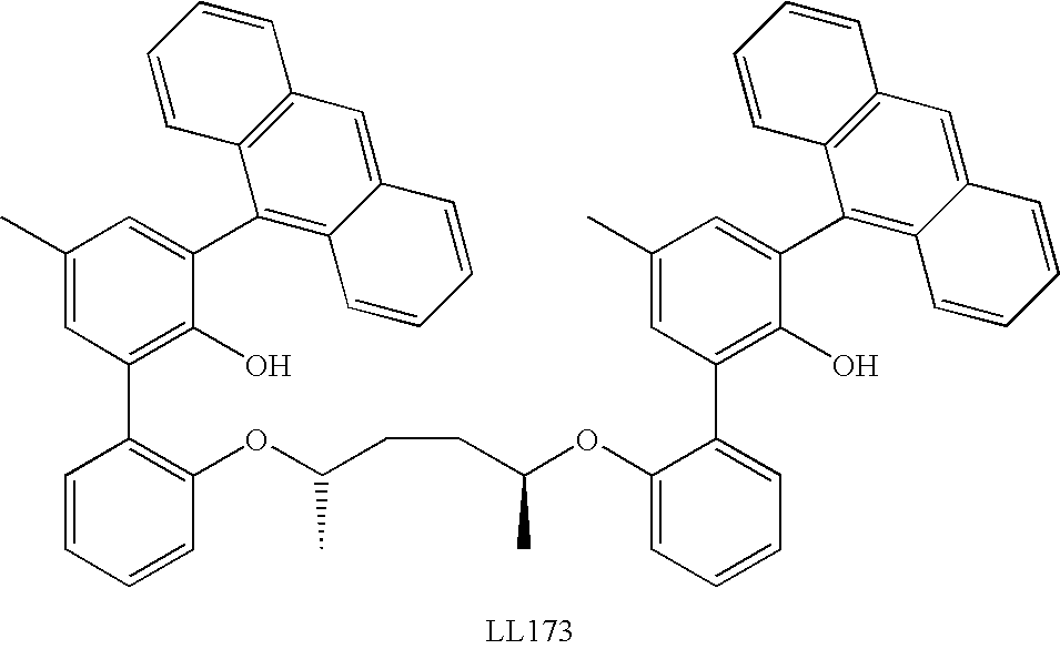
C1=CC=CC(OC(CCC(OC2=CC=CC=C2C2=C(O)C(C3=C4C(=CC5=C3C=CC=C5)C=CC=C4)=CC(C)=C2)C)C)=C1C1=C(O)C(C2=C3C(=CC4=C2C=CC=C4)C=CC=C3)=CC(C)=C1
